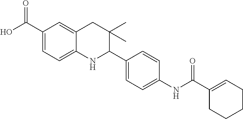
C1(C(O)=O)=CC=C2C(=C1)CC(C)(C)C(C1=CC=C(NC(C3=CCCCC3)=O)C=C1)N2
